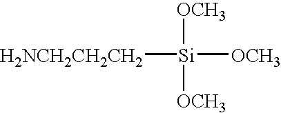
[H2NCH2CH2CH2][Si]([OCH3])([OCH3])[OCH3]
